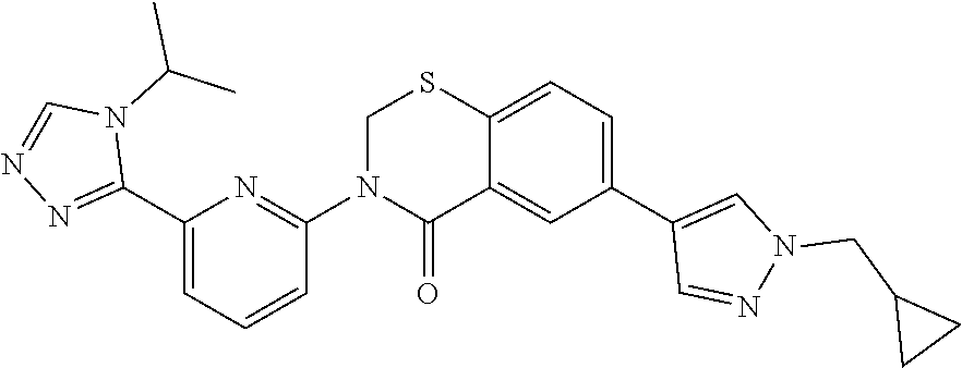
C1(C2=NN=CN2C(C)C)=CC=CC(N2C(=O)C3=CC(C4=CN(CC5CC5)N=C4)=CC=C3SC2)=N1
